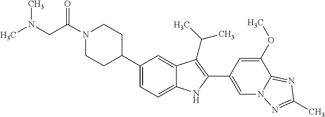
C(N1CCC(C2=CC=C3C(=C2)C(C(C)C)=C(C2=CN4C(=NC(C)=N4)C(OC)=C2)N3)CC1)(=O)CN(C)C
